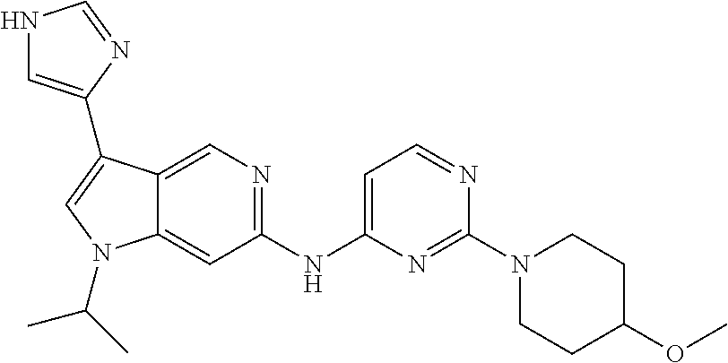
C1(NC2=CC=NC(N3CCC(OC)CC3)=N2)=NC=C2C(=C1)N(C(C)C)C=C2C1=CNC=N1
